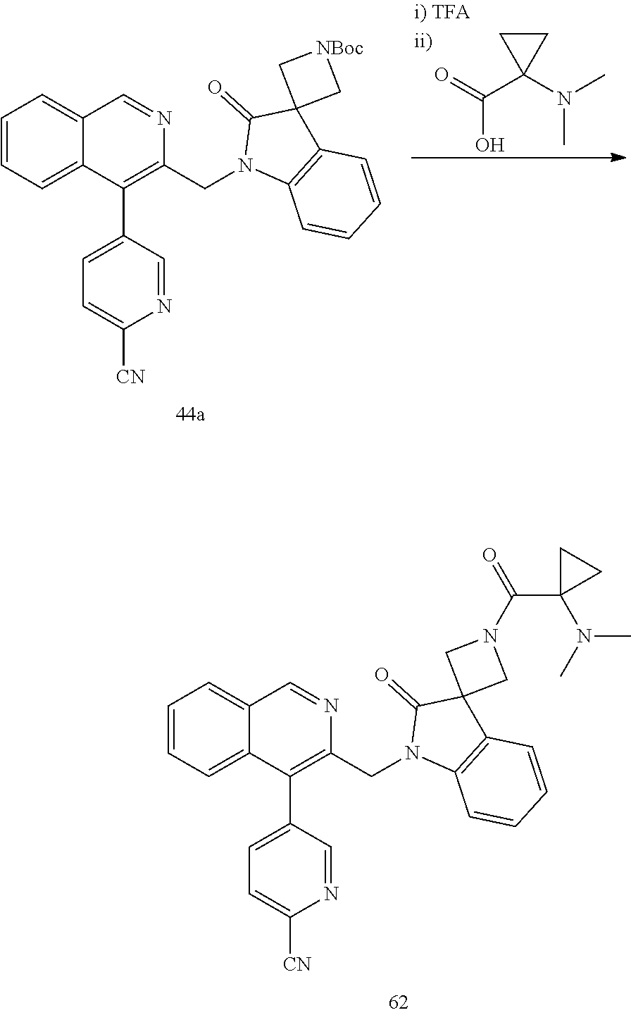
N1(CC2=C(C3=CC=C([CN])N=C3)C3=CC=CC=C3C=N2)C2=C(C3(C1=O)C[NBoc]C3)C=CC=C2.OC(=O)C1(N(C)C)CC1.N1(CC2=C(C3=CC=C([CN])N=C3)C3=CC=CC=C3C=N2)C2=C(C3(C1=O)CN(C(=O)C1(N(C)C)CC1)C3)C=CC=C2
